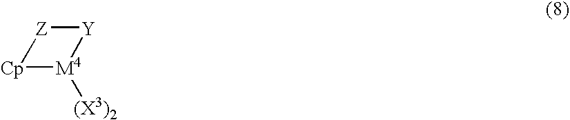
[Cp]1[M4]([(X3)2])[Y][Z]1
